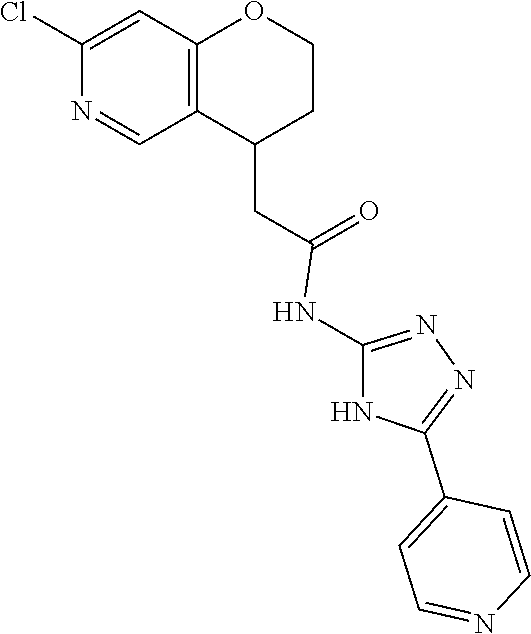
C1(CC(=O)NC2=NN=C(C3=CC=NC=C3)N2)C2=C(OCC1)C=C(Cl)N=C2
